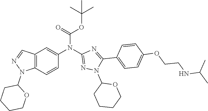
C12=C(C=CC(N(C3=NN(C4CCCCO4)C(C4=CC=C(OCCNC(C)C)C=C4)=N3)C(=O)OC(C)(C)C)=C1)N(C1CCCCO1)N=C2
